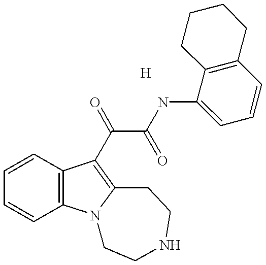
C1=CC=CC2=C1C(C(C(=O)NC1=CC=CC3=C1CCCC3)=O)=C1N2CCNCC1.[H]
